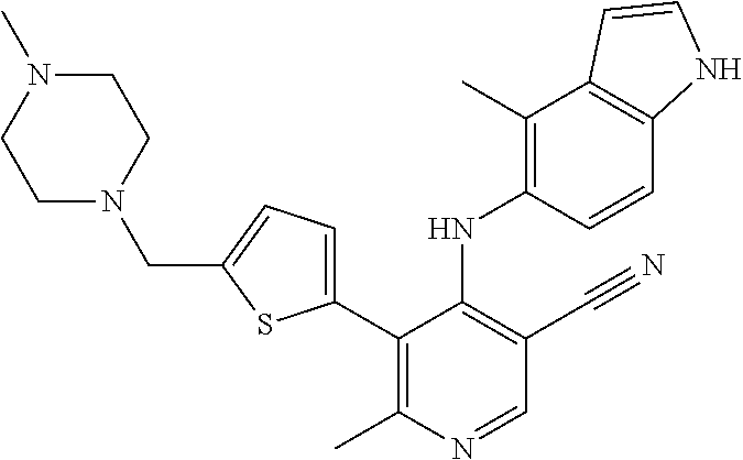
C1(C2=CC=C(CN3CCN(C)CC3)S2)=C(C)N=CC(C#N)=C1NC1=C(C)C2=C(C=C1)NC=C2
